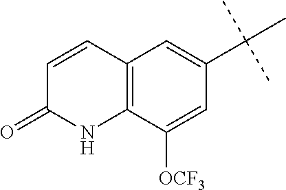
C1=CC2=C(NC1=O)C([OCF3])=CC(C(C)(C)C)=C2
